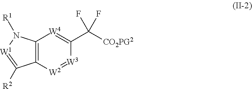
C12=C([W2]=[W3]C(C([CO2PG2])(F)F)=[W4]1)C([R2])=[W1]N2[R1]
